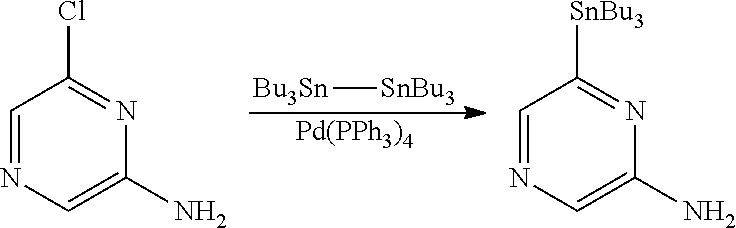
C1=NC=C(N)N=C1[SnBu3].[Bu3Sn][SnBu3].[Pd(PPh3)4].C1=NC=C(N)N=C1Cl
